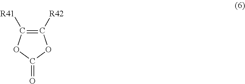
C1([R41])=C([R42])OC(=O)O1
